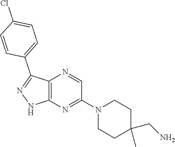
C12=C(N=C(N3CCC(C)(CN)CC3)C=N1)NN=C2C1=CC=C(Cl)C=C1
